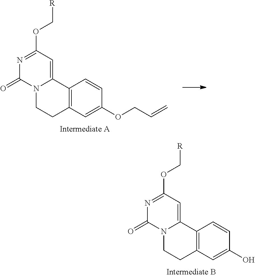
N12CCC3=C(C1=CC(OC[R])=NC2=O)C=CC(OCC=C)=C3.N12CCC3=C(C1=CC(OC[R])=NC2=O)C=CC(O)=C3
